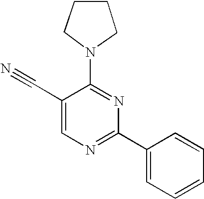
C1(C#N)=CN=C(C2=CC=CC=C2)N=C1N1CCCC1
